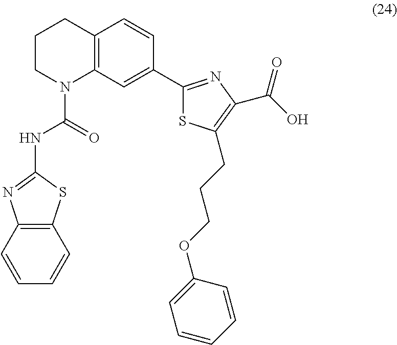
C12=C(C=CC=C1)N=C(NC(N1C3=C(CCC1)C=CC(C1=NC(C(O)=O)=C(CCCOC4=CC=CC=C4)S1)=C3)=O)S2
